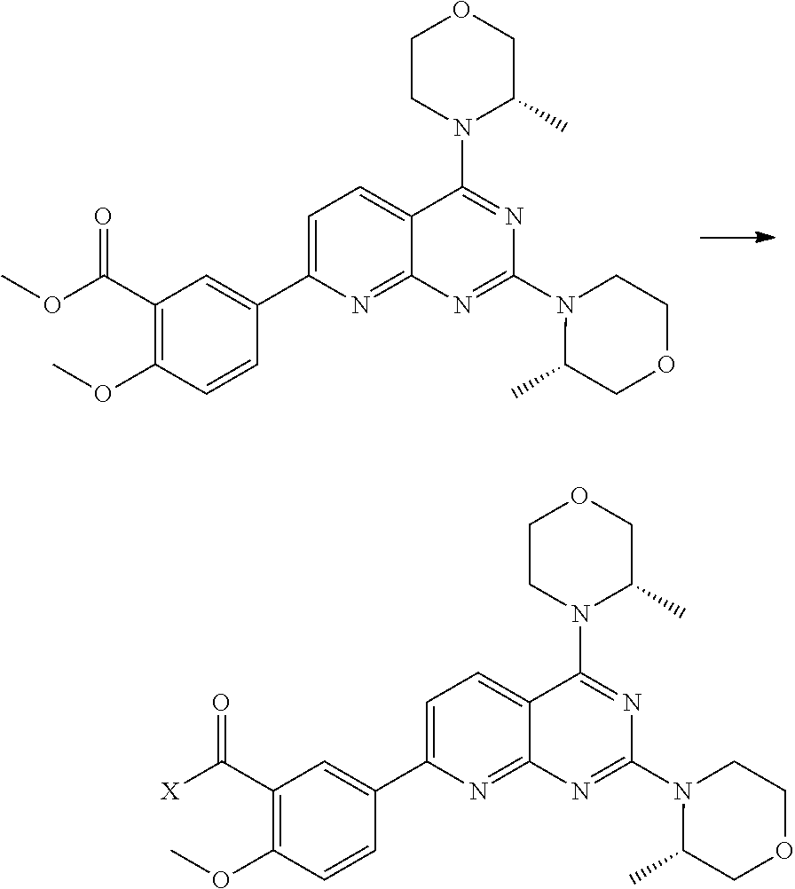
C1=C(C2=CC(C(OC)=O)=C(OC)C=C2)N=C2C(=C1)C(N1C(C)COCC1)=NC(N1C(C)COCC1)=N2.C1=C(C2=CC(C([X])=O)=C(OC)C=C2)N=C2C(=C1)C(N1C(C)COCC1)=NC(N1C(C)COCC1)=N2
